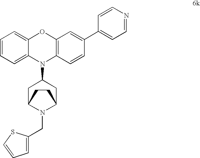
C1=CC=C2C(=C1)OC1=C(N2C2CC3N(CC4=CC=CS4)C(C2)CC3)C=CC(C2=CC=NC=C2)=C1
